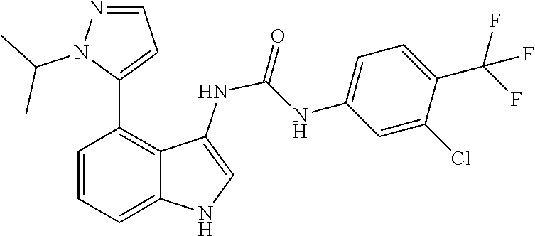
C1=C(C(F)(F)F)C(Cl)=CC(NC(=O)NC2=CNC3=CC=CC(C4=CC=NN4C(C)C)=C23)=C1
